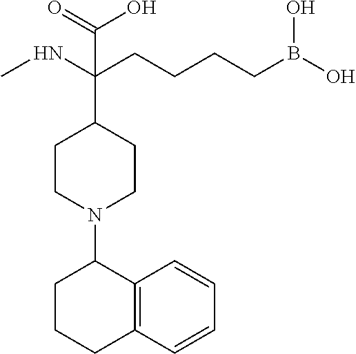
C12=C(C=CC=C1)CCCC2N1CCC(C(NC)(CCCCB(O)O)C(=O)O)CC1
